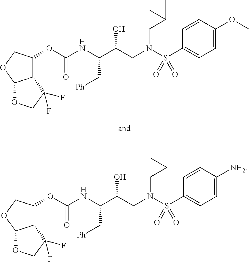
C12C(OC(NC(C(CN(CC(C)C)S(C3=CC=C([NH2])C=C3)(=O)=O)O)C[Ph])=O)COC1OCC2(F)F.C12C(OC(NC(C(CN(CC(C)C)S(C3=CC=C(OC)C=C3)(=O)=O)O)C[Ph])=O)COC1OCC2(F)F
